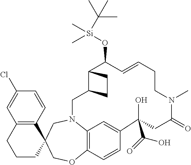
C12=C(C=CC(Cl)=C1)C1(CCC2)CN2C3=C(OC1)C=CC(=C3)C(O)(C(O)=O)CC(=O)N(C)CCC=CC(O[Si](C)(C)C(C)(C)C)C1C(C2)CC1
